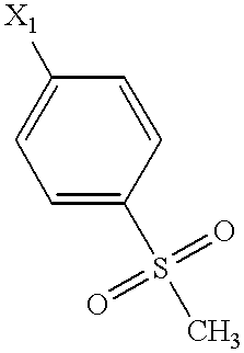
C1([X1])=CC=C(S(=O)(=O)C)C=C1
